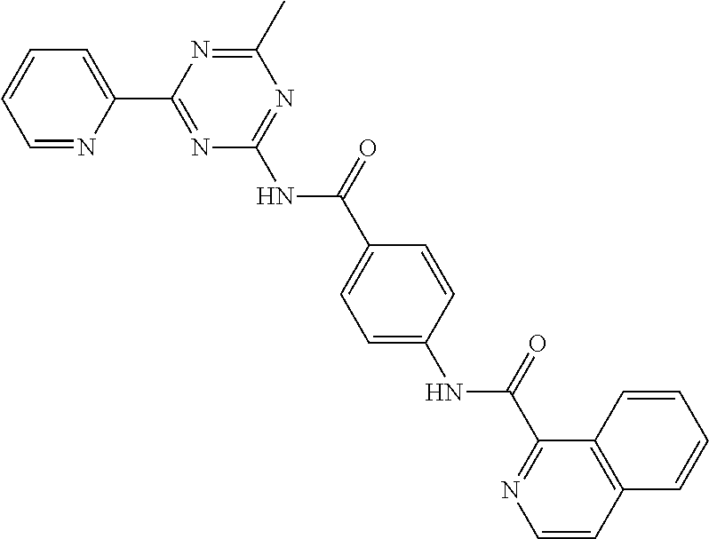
C1=NC(C2=NC(NC(C3=CC=C(NC(C4=NC=CC5=C4C=CC=C5)=O)C=C3)=O)=NC(C)=N2)=CC=C1
